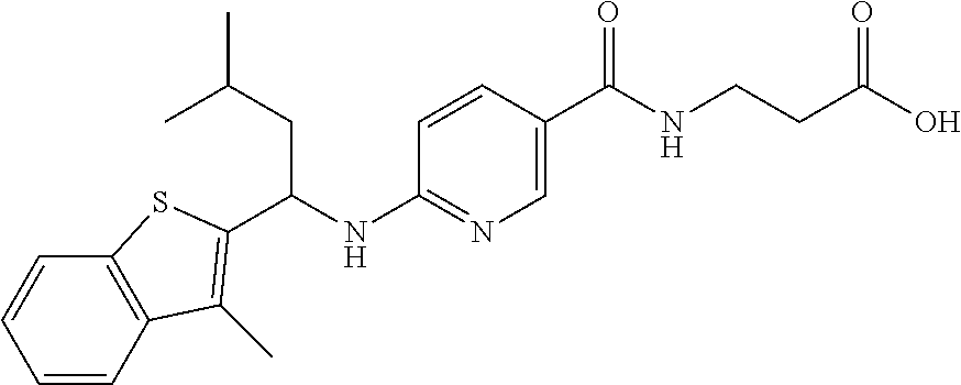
C1=CC2=C(C=C1)SC(C(NC1=NC=C(C(NCCC(O)=O)=O)C=C1)CC(C)C)=C2C
